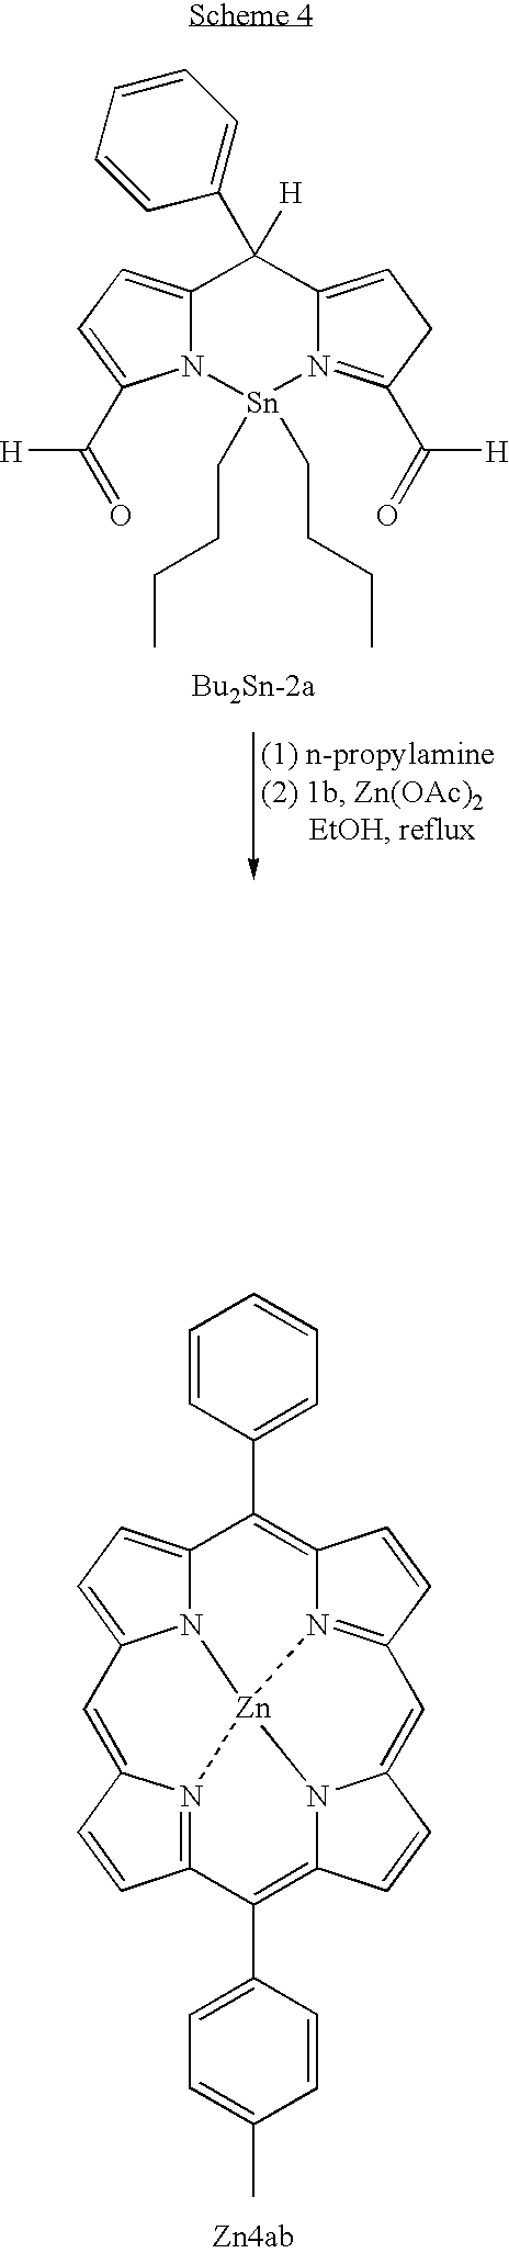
C1=CC(C2=C3N4=C(C=C3)C=C3N5C(=C(C6=CC=C(C)C=C6)C6=N7C(=CC8=CC=C2N8[Zn]457)C=C6)C=C3)=CC=C1.C1(C2=CC=CC=C2)([H])C2=CCC(C([H])=O)=N2[Sn](CCCC)(CCCC)N2C1=CC=C2C([H])=O
